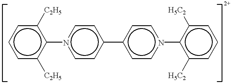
c1c([C2H5])c(-n2ccc(-c3ccn(-c4c([H5C2])cccc4[H5C2])cc3)cc2)c([C2H5])cc1
